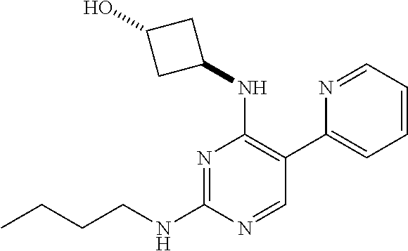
N1=C(NCCCC)N=CC(C2=CC=CC=N2)=C1NC1CC(O)C1
